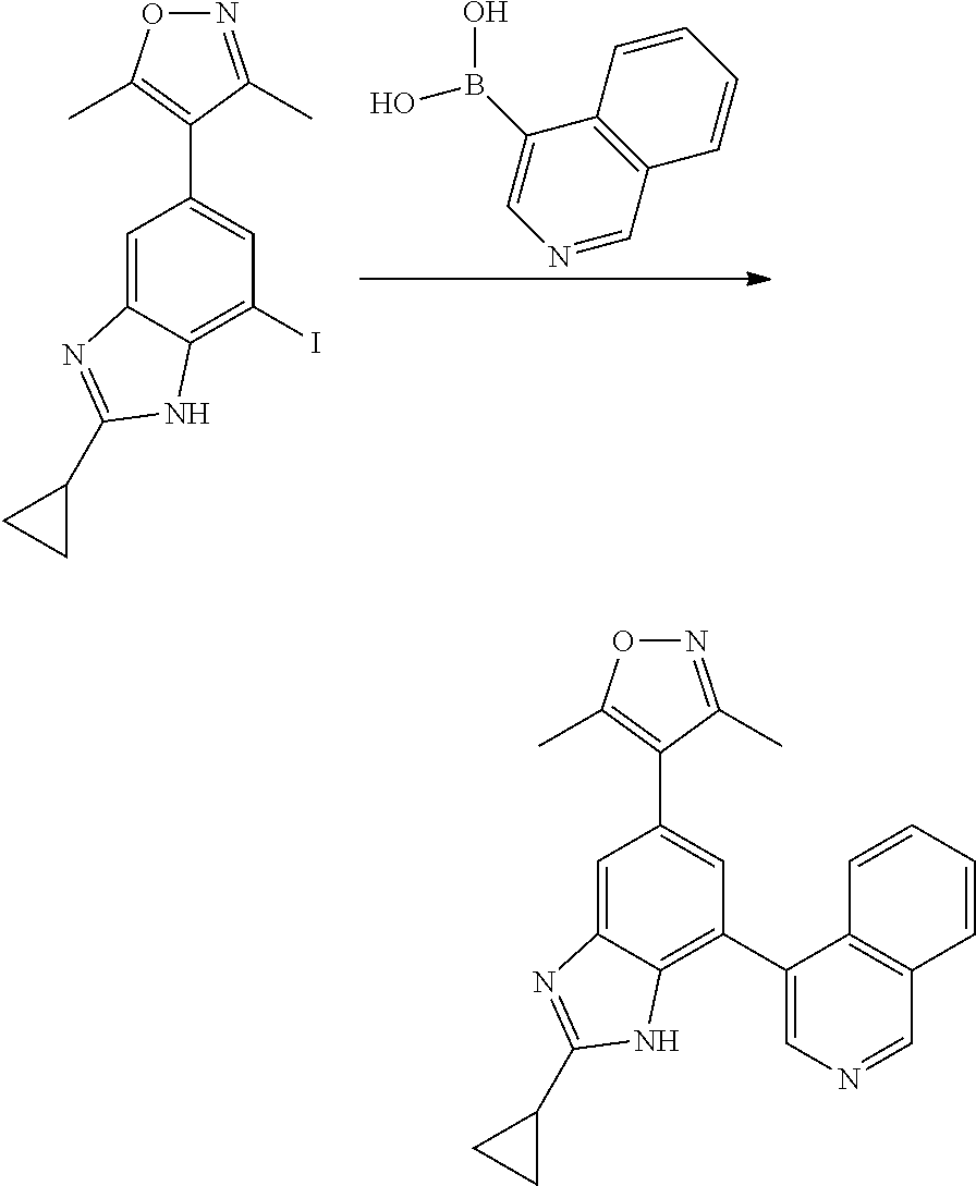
C1=C2C(=C(I)C=C1C1=C(C)ON=C1C)NC(C1CC1)=N2.C1(B(O)O)=CN=CC2=C1C=CC=C2.C1=C2C(=C(C3=CN=CC4=C3C=CC=C4)C=C1C1=C(C)ON=C1C)NC(C1CC1)=N2
